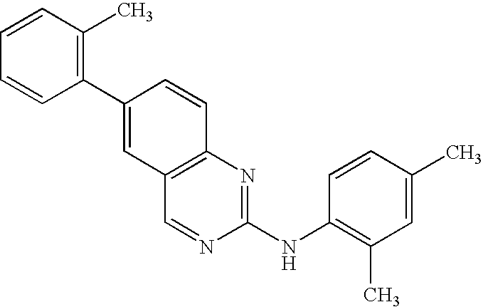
C1(C2=CC3=C(C=C2)N=C(NC2=C(C)C=C(C)C=C2)N=C3)=C(C)C=CC=C1
